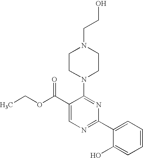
C1(C(OCC)=O)=CN=C(C2=CC=CC=C2O)N=C1N1CCN(CCO)CC1
